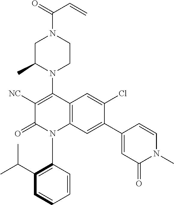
C1C(C)N(C2=C([NC])C(=O)N(C3=C(C(C)C)C=CC=C3)C3=C2C=C(Cl)C(C2=CC(=O)N(C)C=C2)=C3)CCN1C(=O)C=C
